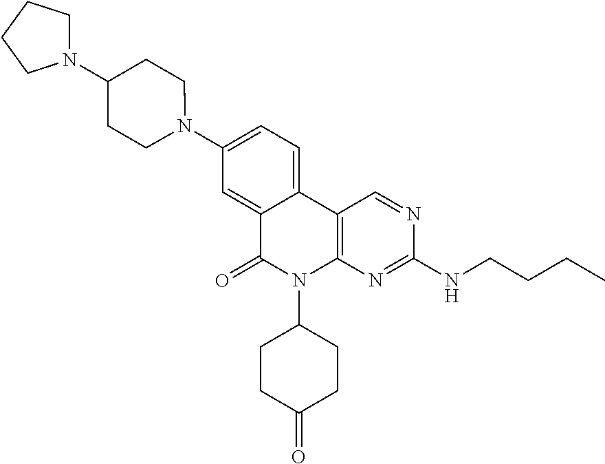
C1(N2CCC(N3CCCC3)CC2)=CC=C2C(=C1)C(=O)N(C1CCC(=O)CC1)C1=C2C=NC(NCCCC)=N1
